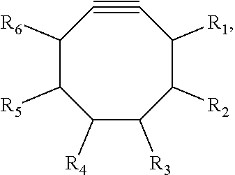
C1([R6])C([R5])C([R4])C([R3])C([R2])C([R1])C#C1
